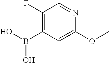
C1(B(O)O)=C(F)C=NC(OC)=C1
